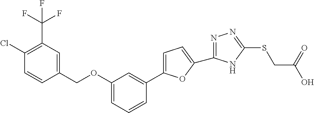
C1=C(C2=CC(OCC3=CC(C(F)(F)F)=C(Cl)C=C3)=CC=C2)OC(C2=NN=C(SCC(O)=O)N2)=C1
